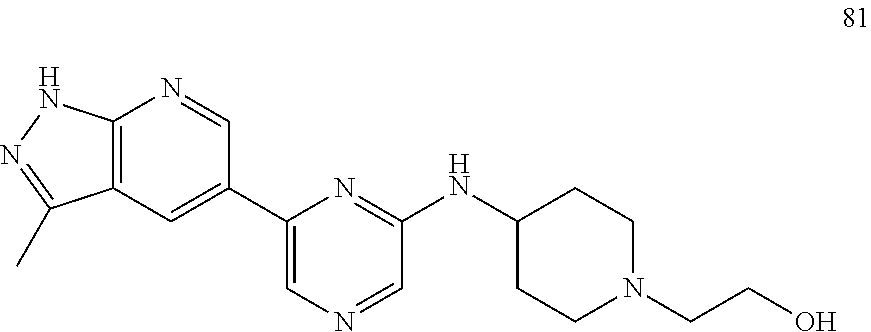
C12=C(C=C(C3=CN=CC(NC4CCN(CCO)CC4)=N3)C=N1)C(C)=NN2
